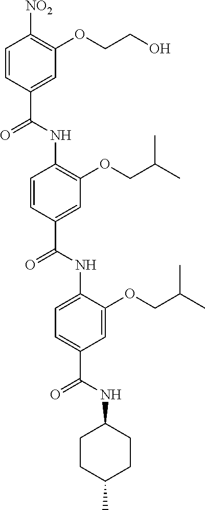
C1=CC(C(NC2=C(OCC(C)C)C=C(C(NC3=CC=C(C(NC4CCC(C)CC4)=O)C=C3OCC(C)C)=O)C=C2)=O)=CC(OCCO)=C1[NO2]
